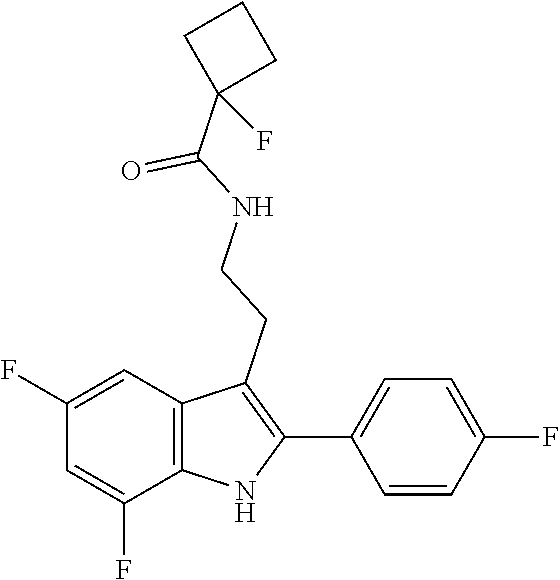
C(NCCC1=C(C2=CC=C(F)C=C2)NC2=C1C=C(F)C=C2F)(=O)C1(F)CCC1
